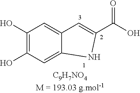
C1(O)=C(O)C=C2C(=C1)C=C(C(O)=O)N2
